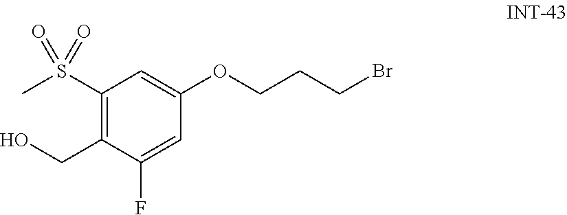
C1(S(C)(=O)=O)=C(CO)C(F)=CC(OCCCBr)=C1
